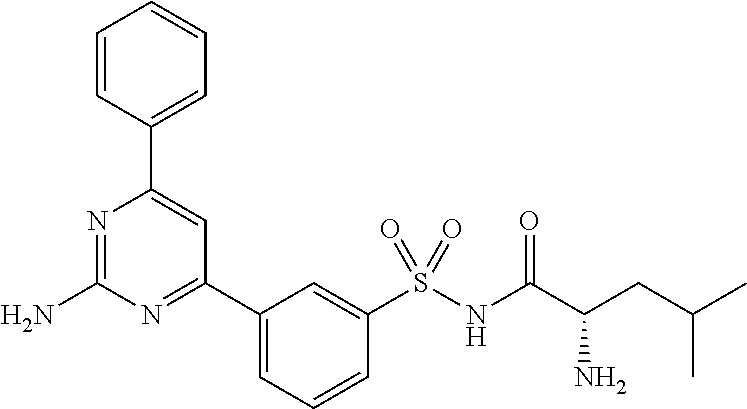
C1(C2=NC(N)=NC(C3=CC=CC=C3)=C2)=CC=CC(S(NC(C(CC(C)C)N)=O)(=O)=O)=C1
